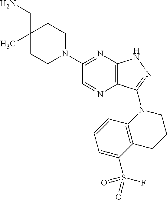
C12=C(C(N3C4=C(CCC3)C(S(F)(=O)=O)=CC=C4)=NN1)N=CC(N1CCC(C)(CN)CC1)=N2
